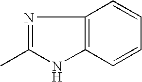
N1=C(C)NC2=C1C=CC=C2
